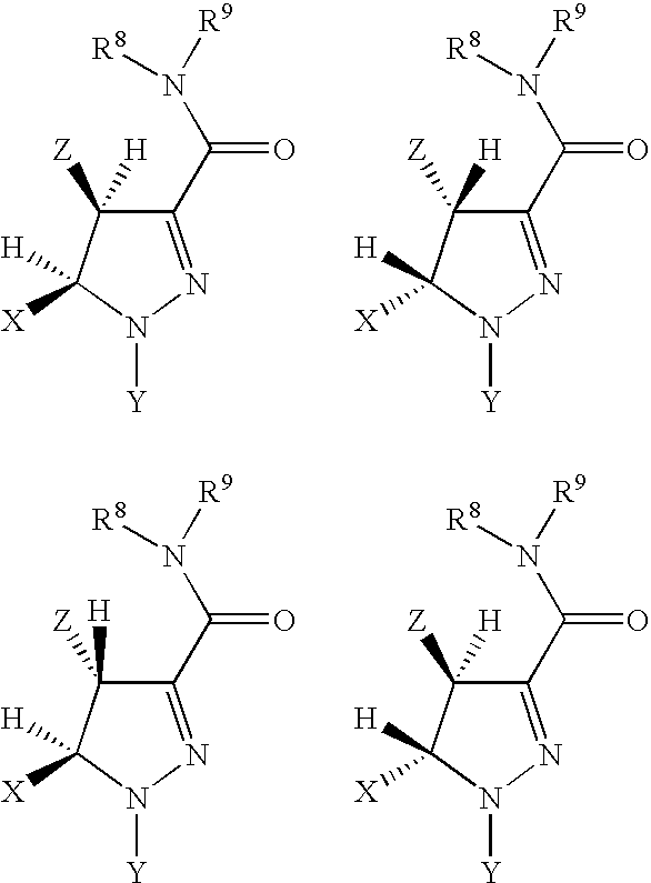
C1(C(N([R8])[R9])=O)=NN([Y])C([H])([X])C1([Z])[H].C1(C(N([R8])[R9])=O)=NN([Y])C([H])([X])C1([Z])[H].C1(C(N([R8])[R9])=O)=NN([Y])C([H])([X])C1([Z])[H].C1(C(N([R8])[R9])=O)=NN([Y])C([H])([X])C1([Z])[H]
